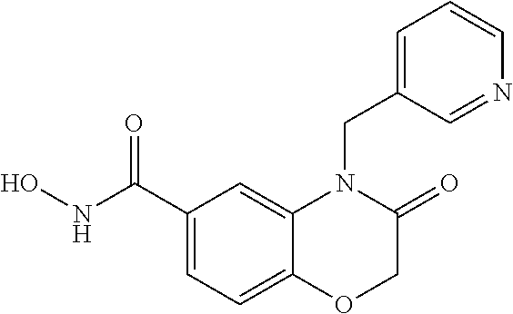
C1(C(NO)=O)=CC=C2C(=C1)N(CC1=CC=CN=C1)C(=O)CO2
